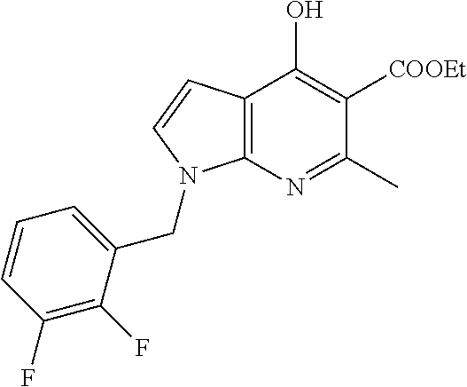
C1(F)=C(F)C(CN2C3=C(C(O)=C([COOEt])C(C)=N3)C=C2)=CC=C1
